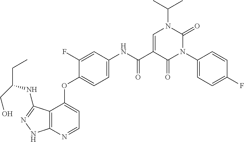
C12=C(N=CC=C1OC1=CC=C(NC(C3=CN(C(C)C)C(=O)N(C4=CC=C(F)C=C4)C3=O)=O)C=C1F)NN=C2NC(CC)CO
